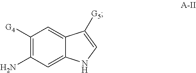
C1([G4])=C(N)C=C2C(=C1)C([G5])=CN2
